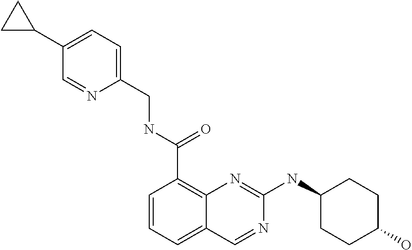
C1=CC=C2C(=C1C(NCC1=CC=C(C3CC3)C=N1)=O)N=C(NC1CCC(O)CC1)N=C2
